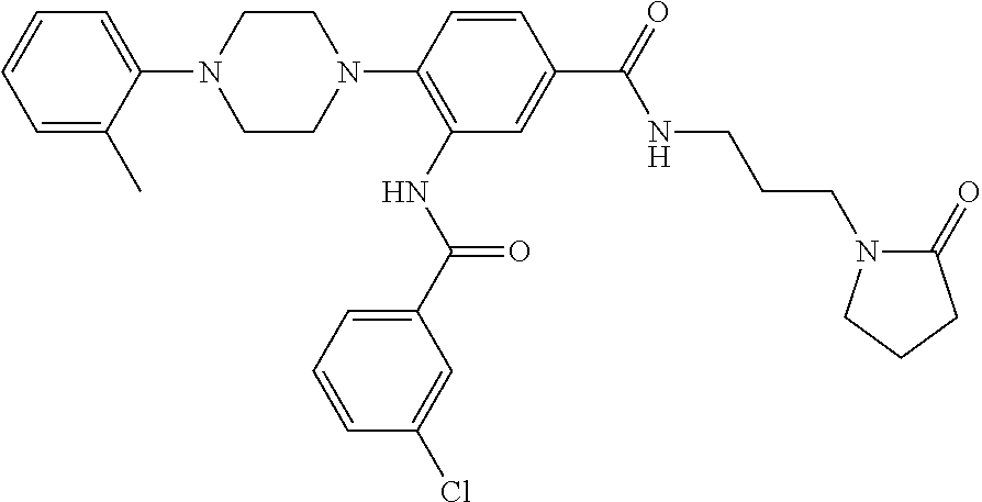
C1=C(C)C(N2CCN(C3=C(NC(=O)C4=CC=CC(Cl)=C4)C=C(C(=O)NCCCN4C(=O)CCC4)C=C3)CC2)=CC=C1
